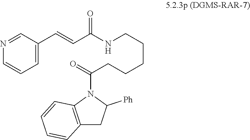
N1=CC(C=CC(NCCCCCC(N2C([Ph])CC3=C2C=CC=C3)=O)=O)=CC=C1
